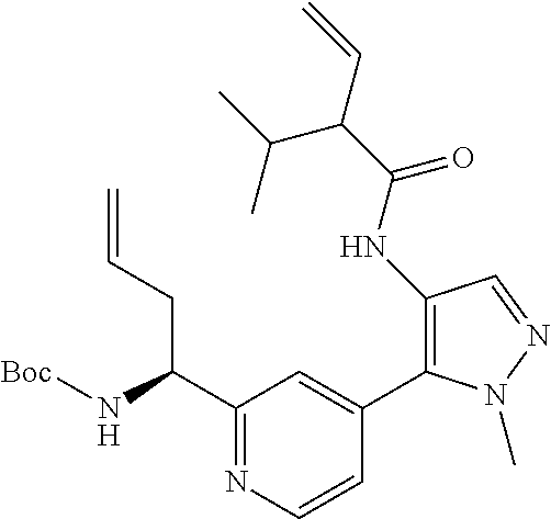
N(C(C1=NC=CC(C2=C(NC(C(C=C)C(C)C)=O)C=NN2C)=C1)CC=C)[Boc]
